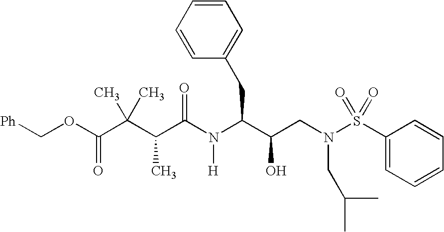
[Ph]COC(C(C(C(N(C(CC1=CC=CC=C1)C(CN(S(C1=CC=CC=C1)(=O)=O)CC(C)C)O)[H])=O)C)(C)C)=O
